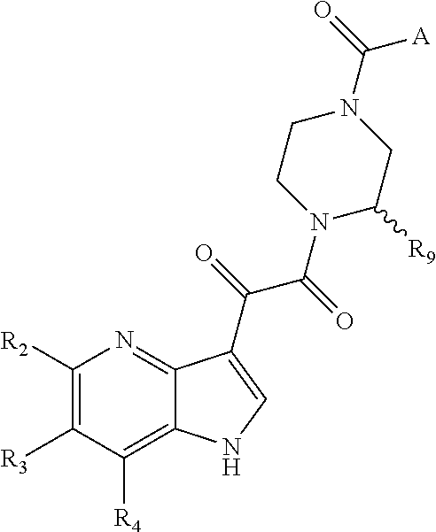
C1([R2])=C([R3])C([R4])=C2C(=N1)C(C(C(N1C([R9])CN(C([A])=O)CC1)=O)=O)=CN2
